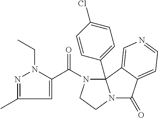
C1(C)=NN(CC)C(C(N2CCN3C(=O)C4=CC=NC=C4C23C2=CC=C(Cl)C=C2)=O)=C1
